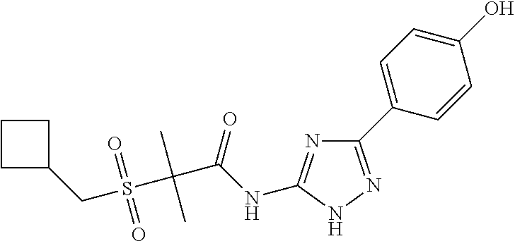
C1(C2=CC=C(O)C=C2)=NNC(NC(=O)C(S(CC2CCC2)(=O)=O)(C)C)=N1
